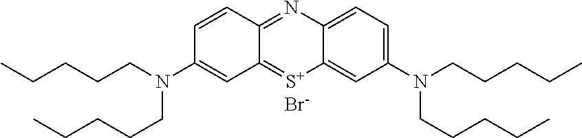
C1=C2C(=CC(N(CCCCC)CCCCC)=C1)[S+]=C1C(=N2)C=CC(N(CCCCC)CCCCC)=C1.[Br-]
